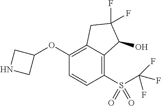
O(C1=C2C(=C(S(C(F)(F)F)(=O)=O)C=C1)C(O)C(F)(F)C2)C1CNC1
